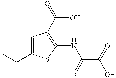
C(C1=CC(C(O)=O)=C(NC(C(=O)O)=O)S1)C
